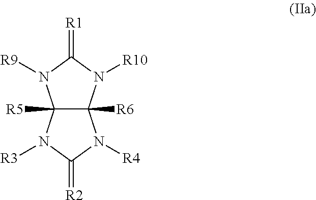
C12([R5])C([R6])(N([R10])C(=[R1])N1[R9])N([R4])C(=[R2])N2[R3]
